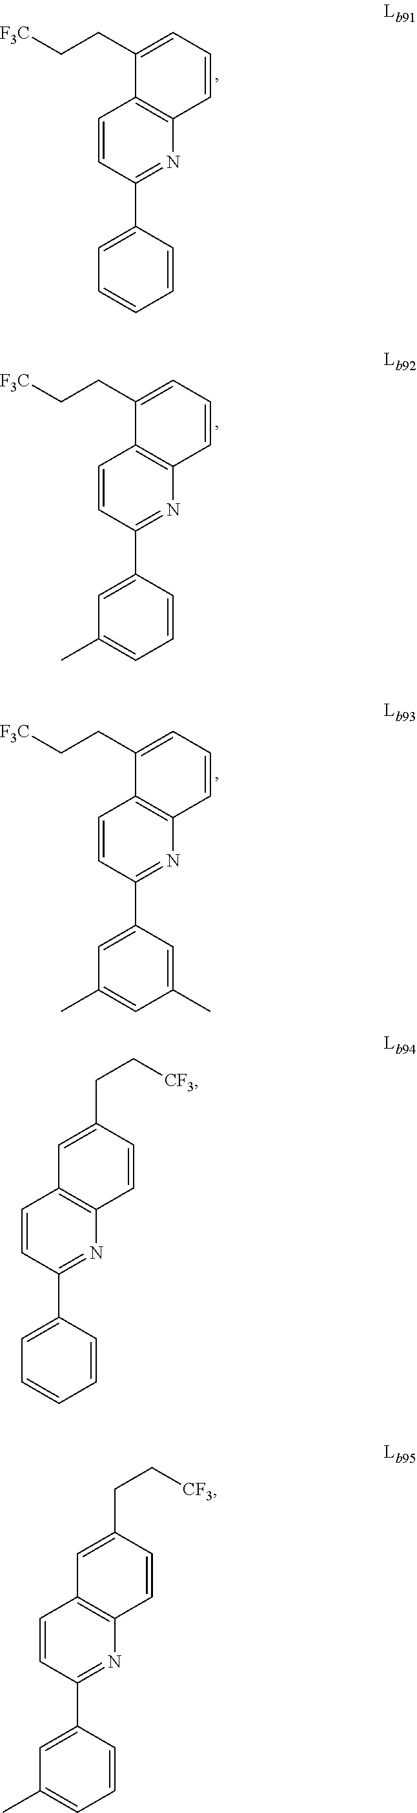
C1=CC(C2=CC=CC=C2)=NC2=C1C(CC[F3C])=CC=C2.C1=CC(C2=CC(C)=CC=C2)=NC2=C1C(CC[F3C])=CC=C2.C1=CC(C2=CC(C)=CC(C)=C2)=NC2=C1C(CC[F3C])=CC=C2.C1=CC(C2=CC=CC=C2)=NC2=C1C=C(CC[CF3])C=C2.C1=CC(C2=CC(C)=CC=C2)=NC2=C1C=C(CC[CF3])C=C2
